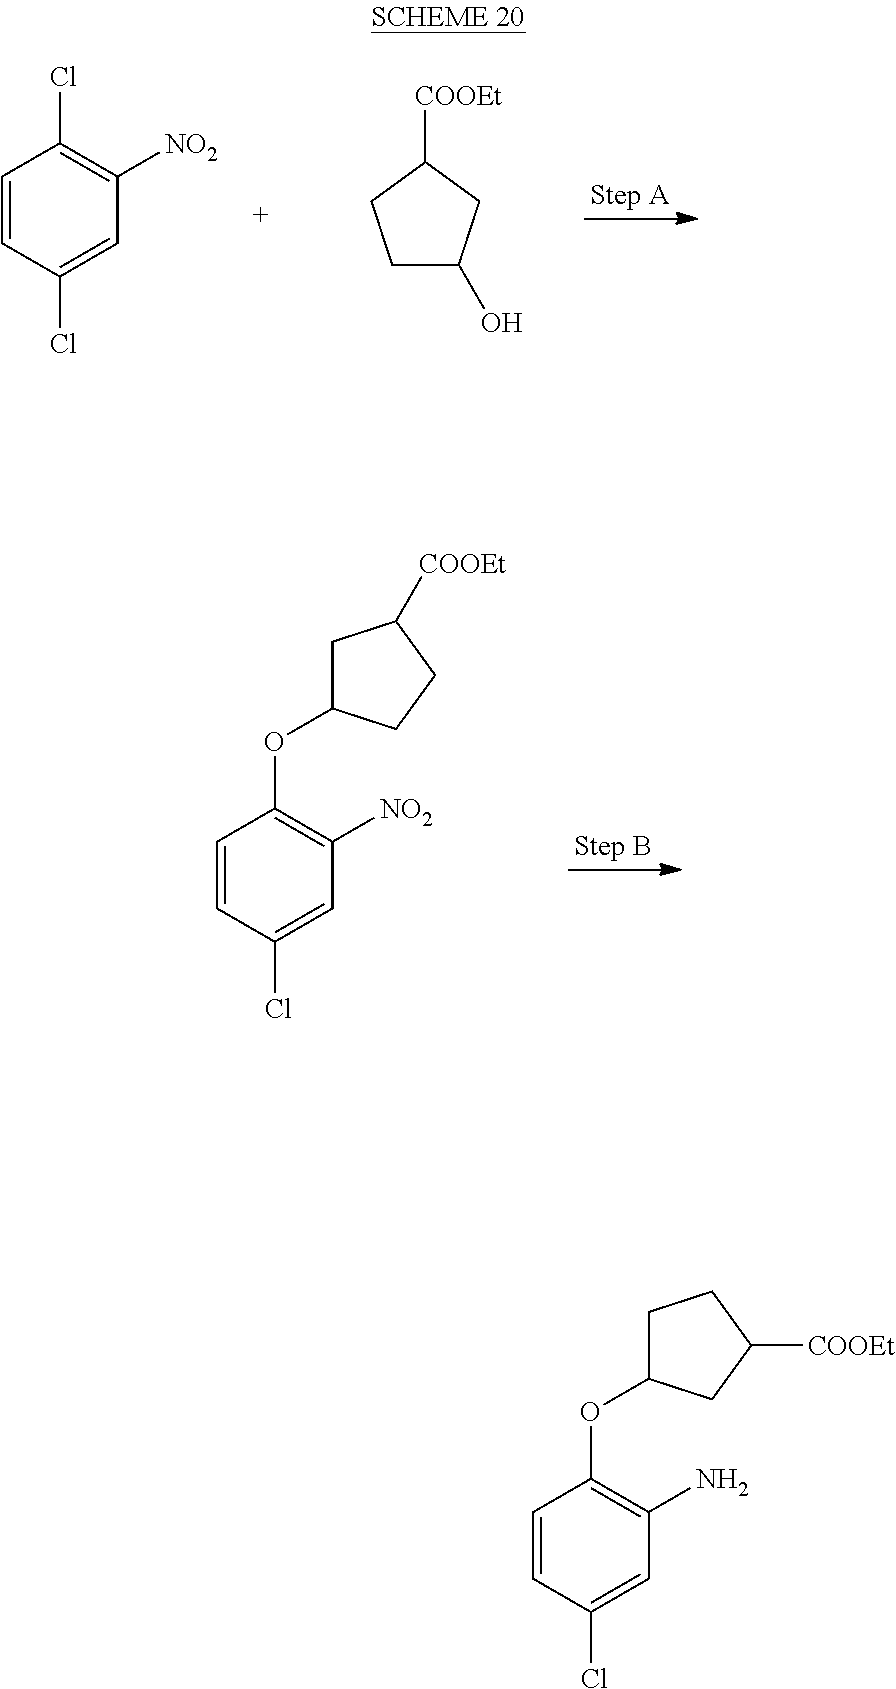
C1=CC(Cl)=CC([NO2])=C1Cl.C1C(O)CC([COOEt])C1.C1=CC(Cl)=CC([NO2])=C1OC1CC([COOEt])CC1.C1=CC(Cl)=CC(N)=C1OC1CCC([COOEt])C1
